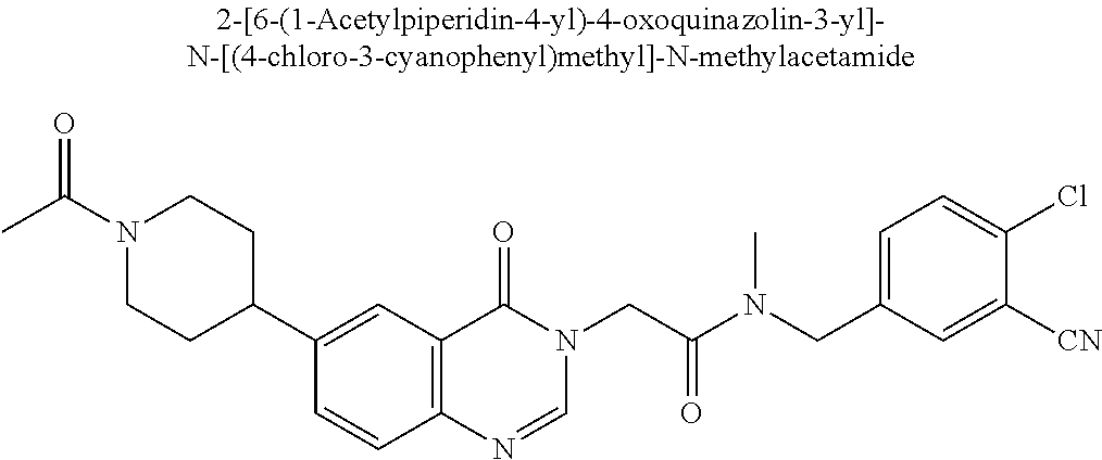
C1(C2=CC3=C(C=C2)N=CN(CC(N(CC2=CC=C(Cl)C([CN])=C2)C)=O)C3=O)CCN(C(C)=O)CC1
